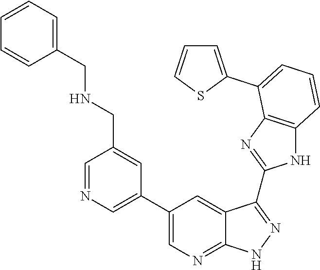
C1=NC=C(C2=CN=C3C(=C2)C(C2=NC4=C(N2)C=CC=C4C2=CC=CS2)=NN3)C=C1CNCC1=CC=CC=C1
